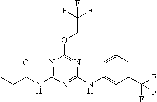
O(C1=NC(NC2=CC(C(F)(F)F)=CC=C2)=NC(NC(CC)=O)=N1)CC(F)(F)F
